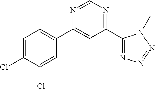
C1=C(Cl)C(Cl)=CC(C2=CC(C3=NN=NN3C)=NC=N2)=C1
